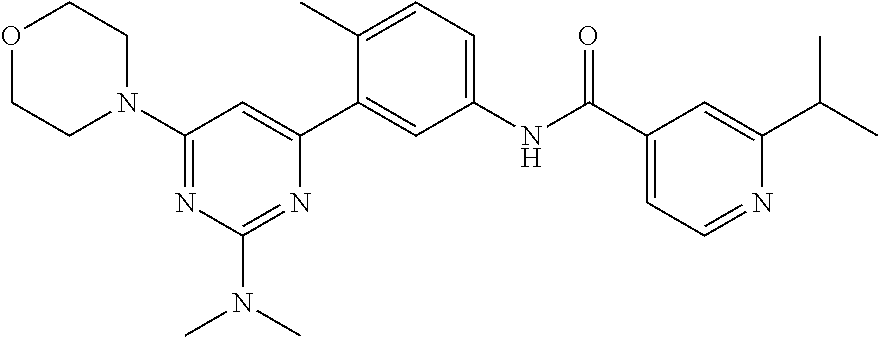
O1CCN(C2=NC(N(C)C)=NC(C3=CC(NC(C4=CC=NC(C(C)C)=C4)=O)=CC=C3C)=C2)CC1
